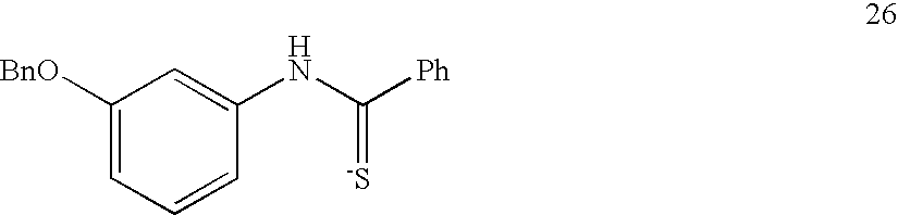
C1([BnO])=CC=CC(NC([Ph])=[-S])=C1
